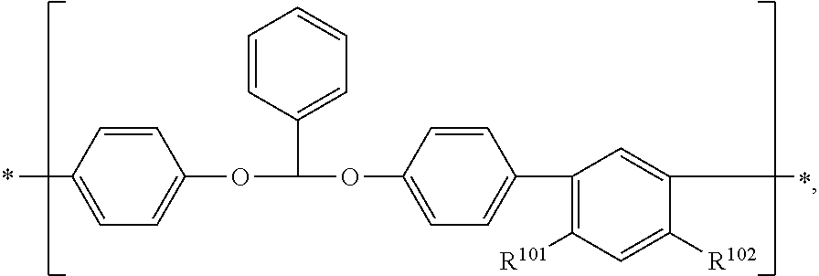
C1=CC(C)=CC=C1OC(OC1=CC=C(C2=C([R101])C=C([R102])C(C)=C2)C=C1)C1=CC=CC=C1
